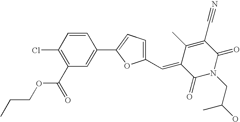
C1=CC(Cl)=C(C(=O)OCCC)C=C1C1=CC=C(C=C2C(=O)N(CC(O)C)C(=O)C(C#N)=C2C)O1
